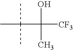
C(C(O)(C)[CF3])(C)(C)C
